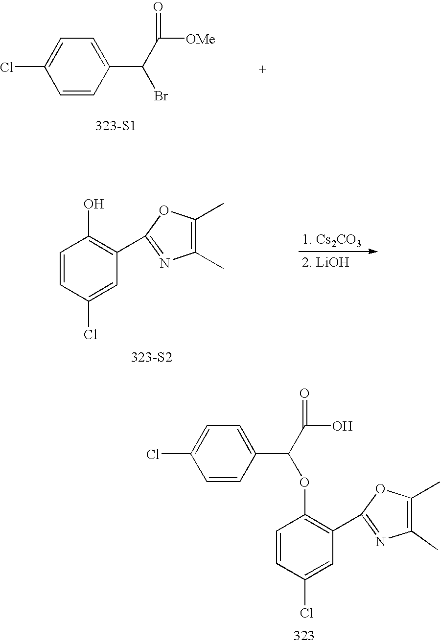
C1=CC(Cl)=CC(C2=NC(C)=C(C)O2)=C1OC(C1=CC=C(Cl)C=C1)C(O)=O.[323-S1].C1(Cl)=CC=C(C(C([OMe])=O)Br)C=C1.C1=CC(Cl)=CC(C2=NC(C)=C(C)O2)=C1O.[323-S2]
